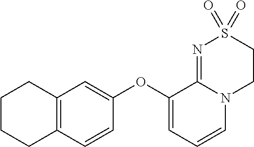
C1(OC2=CC=CN3C2=NS(=O)(=O)CC3)=CC2=C(C=C1)CCCC2
